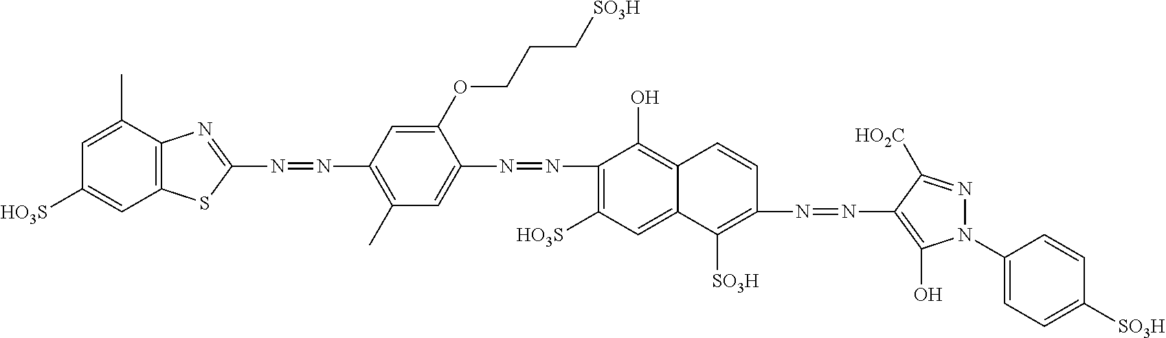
N(=NC1=C(C)C=C(N=NC2=C([HO3S])C=C3C(=C2O)C=CC(N=NC2=C(O)N(C4=CC=C([SO3H])C=C4)N=C2[HO2C])=C3[SO3H])C(OCCC[SO3H])=C1)C1=NC2=C(S1)C=C([HO3S])C=C2C
